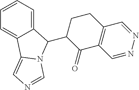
C1=CC=C2C(=C1)C1=CN=CN1C2C1C(=O)C2=C(CC1)C=NN=C2
